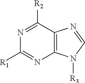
N1=C([R2])C2=C(N=C1[R1])N([R3])C=N2
